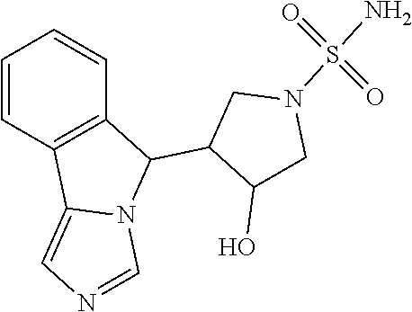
C1=CC2=C(C=C1)C(C1C(O)CN(S(=O)(=O)N)C1)N1C2=CN=C1
